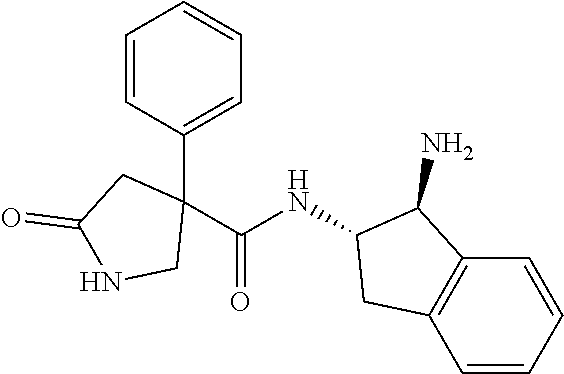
C1(C2=CC=CC=C2)(C(NC2C(N)C3=C(C=CC=C3)C2)=O)CC(=O)NC1
